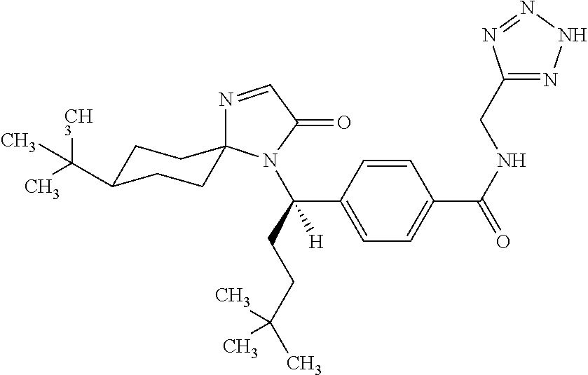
C1=CC(C(CCC(C)(C)C)([H])N2C(=O)C=NC23CCC(C(C)([CH3])C)CC3)=CC=C1C(NCC1=NNN=N1)=O
